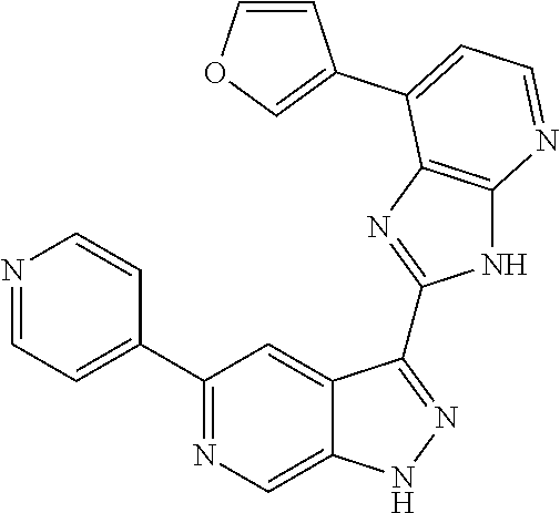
C1(C2=NC=C3C(=C2)C(C2=NC4=C(N2)N=CC=C4C2=COC=C2)=NN3)=CC=NC=C1
